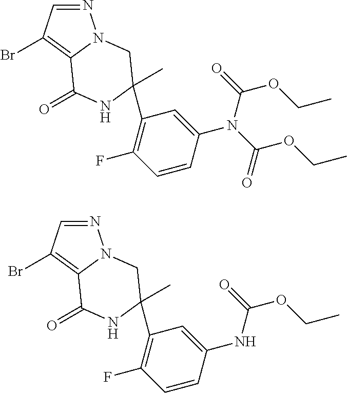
N1=CC(Br)=C2N1CC(C)(C1=C(F)C=CC(N(C(=O)OCC)C(=O)OCC)=C1)NC2=O.N1=CC(Br)=C2N1CC(C)(C1=C(F)C=CC(NC(=O)OCC)=C1)NC2=O
